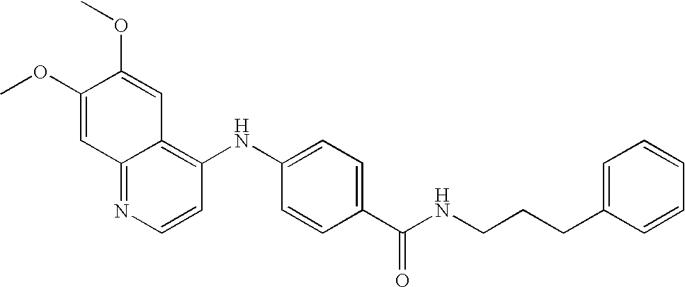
C1(OC)=CC2=NC=CC(NC3=CC=C(C(NCCCC4=CC=CC=C4)=O)C=C3)=C2C=C1OC
